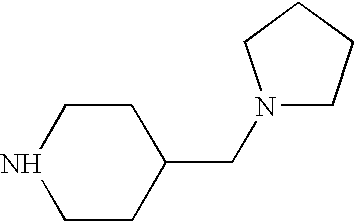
N1CCC(CN2CCCC2)CC1
